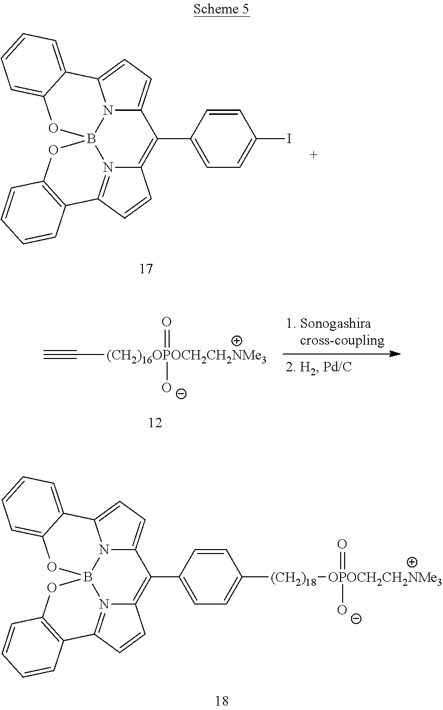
B123N4=C(C=CC4=C(C4=CC=C(I)C=C4)C4=CC=C(N14)C1=CC=CC=C1O2)C1=C(O3)C=CC=C1.[(CH2)16OPOCH2CH2NMe3](C#C)([O-])=O.B123N4=C(C=CC4=C(C4=CC=C([(CH2)18][OPOCH2CH2NMe3](=O)[O-])C=C4)C4=CC=C(N14)C1=CC=CC=C1O2)C1=C(O3)C=CC=C1
